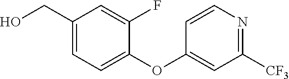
C1=CN=C([CF3])C=C1OC1=CC=C(CO)C=C1F
